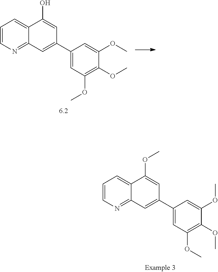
C12=NC=CC=C1C(O)=CC(C1=CC(OC)=C(OC)C(OC)=C1)=C2.C12=NC=CC=C1C(OC)=CC(C1=CC(OC)=C(OC)C(OC)=C1)=C2
